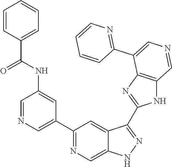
C1(C2=CN=CC(NC(=O)C3=CC=CC=C3)=C2)=NC=C2C(=C1)C(C1=NC3=C(N1)C=NC=C3C1=NC=CC=C1)=NN2
